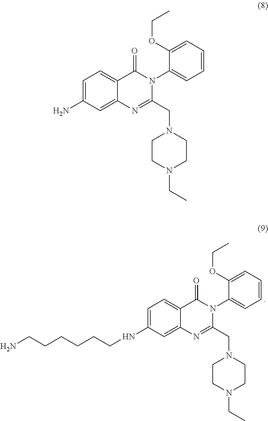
C1=C(NCCCCCCN)C=C2C(=C1)C(=O)N(C1=CC=CC=C1OCC)C(CN1CCN(CC)CC1)=N2.C1=C(N)C=C2C(=C1)C(=O)N(C1=CC=CC=C1OCC)C(CN1CCN(CC)CC1)=N2
